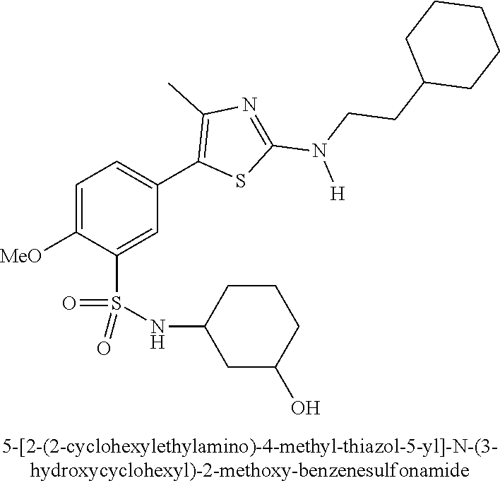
C1=C([OMe])C(S(NC2CCCC(O)C2)(=O)=O)=CC(C2=C(C)N=C(N(CCC3CCCCC3)[H])S2)=C1
